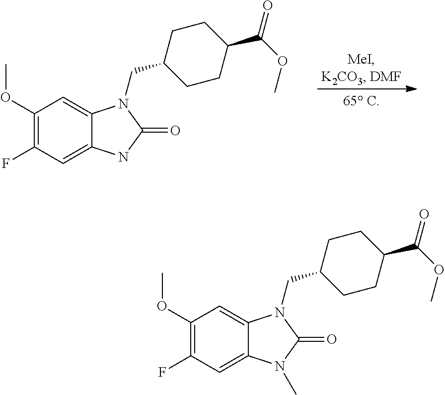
C12=CC(OC)=C(F)C=C1NC(=O)N2CC1CCC(C(=O)OC)CC1.C12=CC(OC)=C(F)C=C1N(C)C(=O)N2CC1CCC(C(=O)OC)CC1
